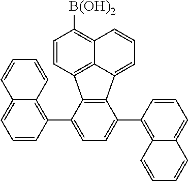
C12=C(C(C3=C4C(=CC=C3)C=CC=C4)=CC=C1C1=C3C(=CC=C1)C=CC=C3)C1=C3C(=C([B(OH)2])C=C1)C=CC=C23
